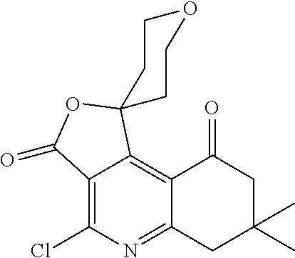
C12=C(Cl)N=C3C(=C1C1(OC2=O)CCOCC1)C(=O)CC(C)(C)C3
